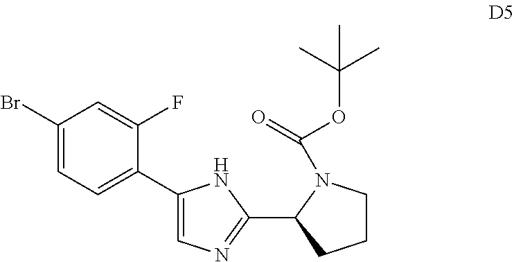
C1(C2=CC=C(Br)C=C2F)=CN=C(C2CCCN2C(=O)OC(C)(C)C)N1
